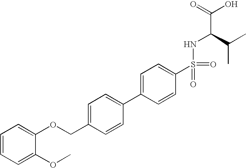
C1=CC=C(OC)C(OCC2=CC=C(C3=CC=C(S(NC(C(C)C)C(=O)O)(=O)=O)C=C3)C=C2)=C1
